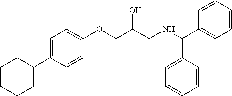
C1=CC=CC=C1C(NCC(COC1=CC=C(C2CCCCC2)C=C1)O)C1=CC=CC=C1
